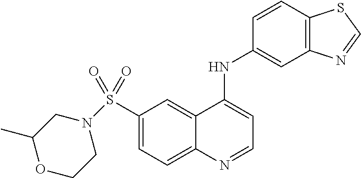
C1(S(=O)(=O)N2CCOC(C)C2)=CC=C2C(=C1)C(NC1=CC3=C(C=C1)SC=N3)=CC=N2
